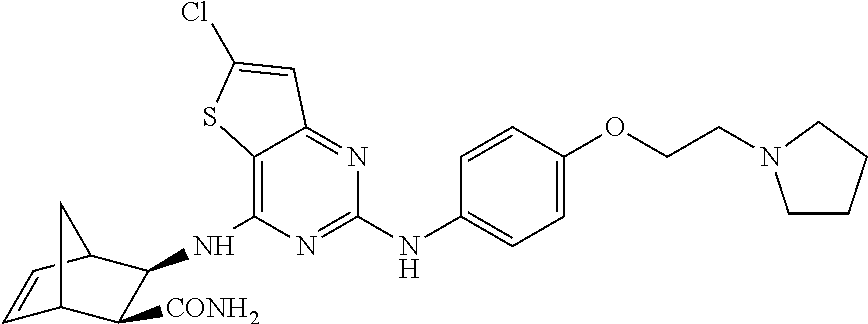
C12=C(NC3C([CONH2])C4C=CC3C4)N=C(NC3=CC=C(OCCN4CCCC4)C=C3)N=C1C=C(Cl)S2
